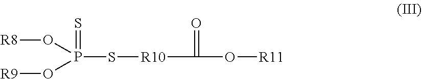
P(S[R10]C(O[R11])=O)(O[R9])(O[R8])=S
